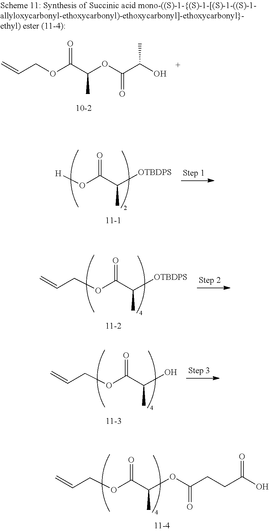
C=CCOC(C(OC(C(O)C)=O)C)=O.[H]OC(C([OTBDPS])C)=O.C(OC(C([OTBDPS])C)=O)C=C.C(OC(C(O)C)=O)C=C.C(OC(C(OC(CCC(O)=O)=O)C)=O)C=C
